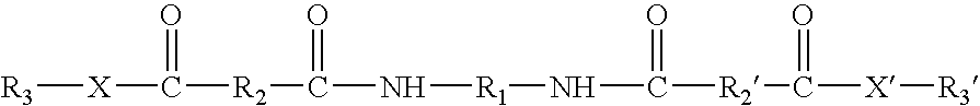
[R3][X]C(=O)[R2]C(=O)N[R1]NC(=O)[R2]C([X][R3])=O
